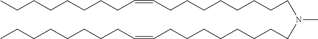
C(CCCCCCCC)=CCCCCCCCCN(CCCCCCCCC=CCCCCCCCC)C
